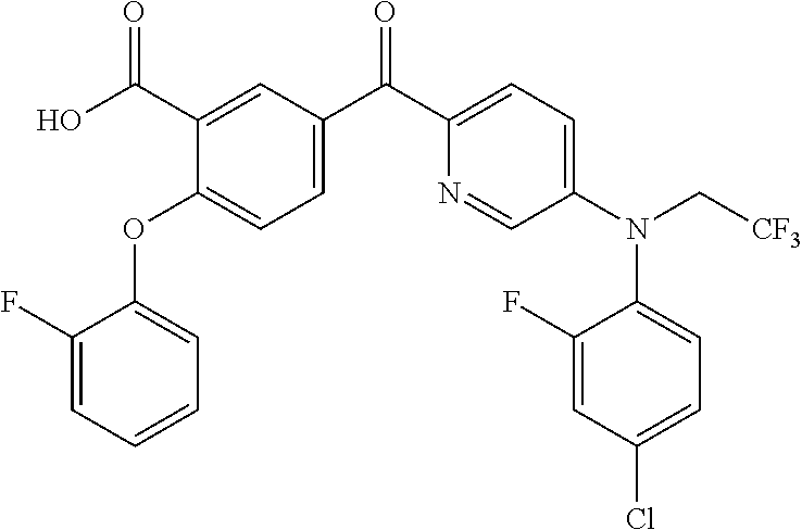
C1=C(F)C(OC2=CC=C(C(C3=CC=C(N(C4=CC=C(Cl)C=C4F)C[CF3])C=N3)=O)C=C2C(O)=O)=CC=C1
